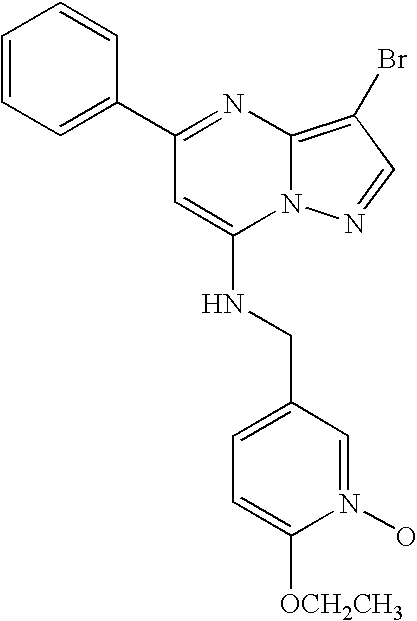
C1(C2=CC=CC=C2)=NC2=C(Br)C=NN2C(NCC2=CC=C([OCH2CH3])N(O)=C2)=C1
